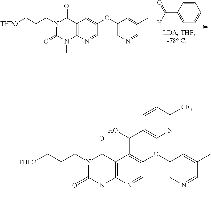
C1=CC(C([H])=O)=CC=C1.[THPO]CCCN1C(=O)N(C)C2=C(C1=O)C=C(OC1=CN=CC(C)=C1)C=N2.[THPO]CCCN1C(=O)N(C)C2=C(C1=O)C(C(O)C1=CN=C([CF3])C=C1)=C(OC1=CN=CC(C)=C1)C=N2
